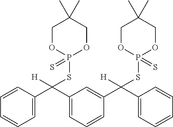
C1OP(SC([H])(C2=CC=CC=C2)C2=CC=CC(C(C3=CC=CC=C3)([H])SP3(=S)OCC(C)(C)CO3)=C2)(=S)OCC1(C)C
